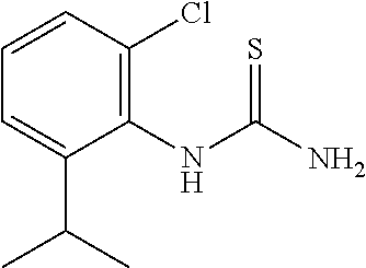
C1=CC(Cl)=C(NC(N)=S)C(C(C)C)=C1
